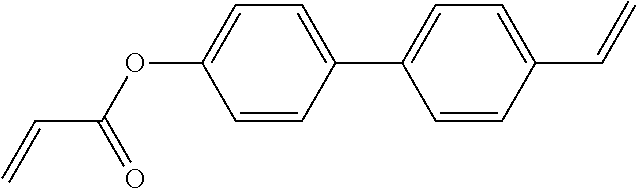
C(C(OC1=CC=C(C2=CC=C(C=C)C=C2)C=C1)=O)=C
